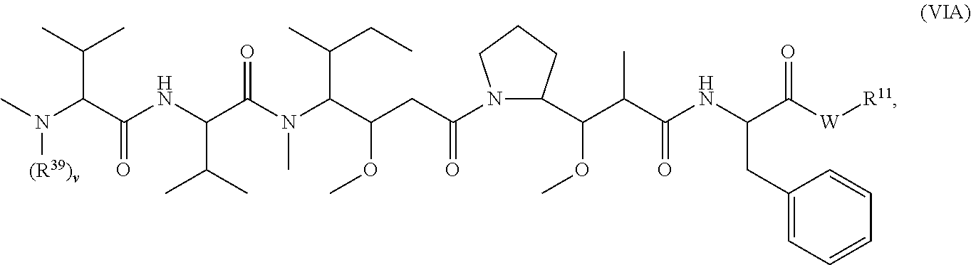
CN(C(C(NC(C(N(C(C(CC(N1C(C(C(C(NC(C([W][R11])=O)CC2=CC=CC=C2)=O)C)OC)CCC1)=O)OC)C(C)CC)C)=O)C(C)C)=O)C(C)C)[(R39)v]
